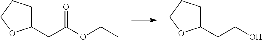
C1(CC(OCC)=O)CCCO1.C1(CCO)CCCO1
